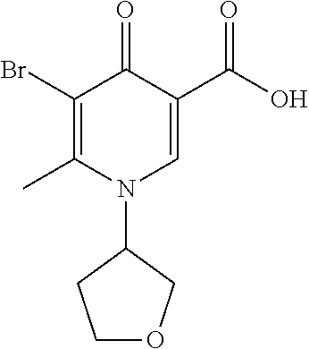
C1(Br)=C(C)N(C2CCOC2)C=C(C(O)=O)C1=O
